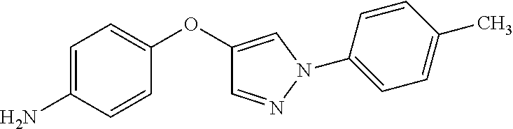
C1=C(N)C=CC(OC2=CN(C3=CC=C(C)C=C3)N=C2)=C1
